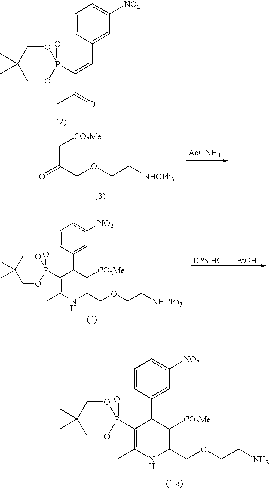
C1=CC(C2C(P3(=O)OCC(C)(C)CO3)=C(C)NC(COCCN)=C2[CO2Me])=CC([NO2])=C1.CC(=O)C(=CC1=CC([NO2])=CC=C1)P1(=O)OCC(C)(C)CO1.[AcONH4].C(C(COCC[NHCPh3])=O)[CO2Me].C1=CC(C2C(P3(=O)OCC(C)(C)CO3)=C(C)NC(COCC[NHCPh3])=C2[CO2Me])=CC([NO2])=C1.[10% HCl][EtOH]
